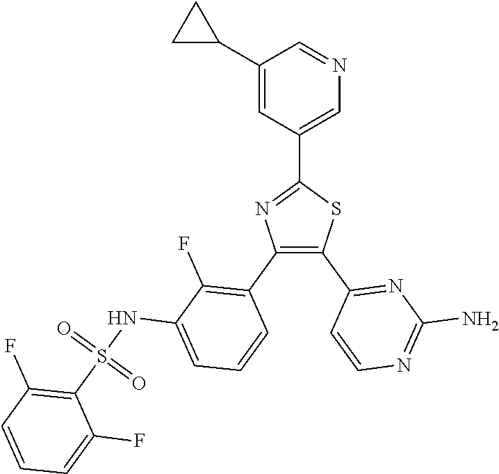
C1=C(C2=NC(C3=C(F)C(NS(C4=C(F)C=CC=C4F)(=O)=O)=CC=C3)=C(C3=NC(N)=NC=C3)S2)C=C(C2CC2)C=N1
